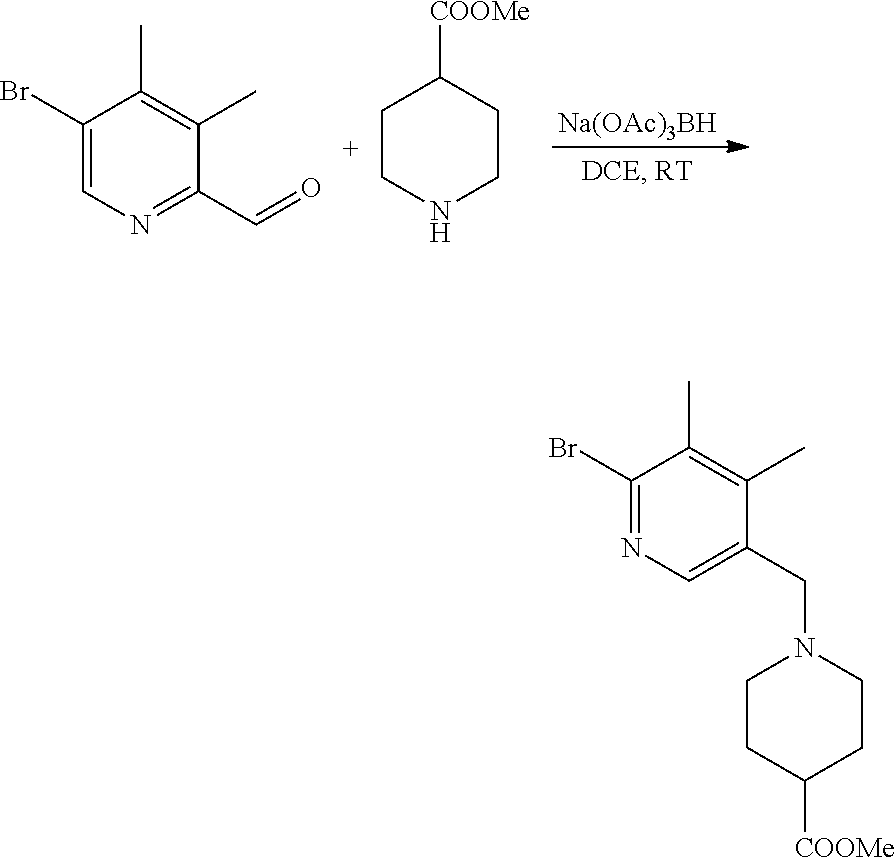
C1(Br)=NC=C(CN2CCC([COOMe])CC2)C(C)=C1C.C1(Br)=CN=C(C=O)C(C)=C1C.[Na(OAc)3BH].C1CNCCC1[COOMe]
